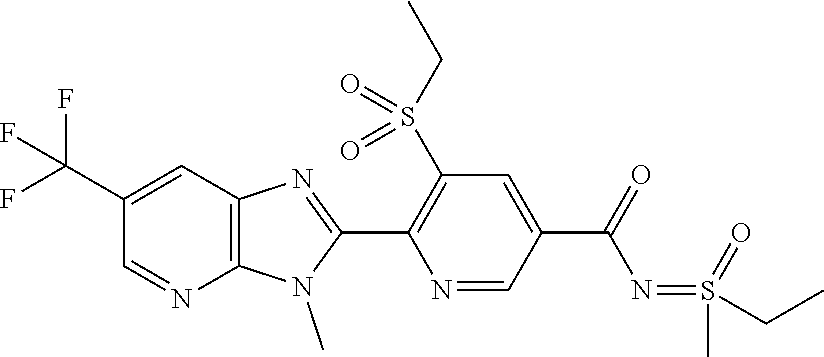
C1(C(F)(F)F)=CC2=C(N=C1)N(C)C(C1=C(S(CC)(=O)=O)C=C(C(N=S(=O)(C)CC)=O)C=N1)=N2
